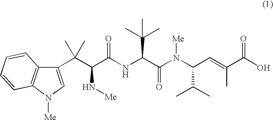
C1(C(C(C(NC(C(N(C(C=C(C(O)=O)C)C(C)C)[Me])=O)C(C)(C)C)=O)N[Me])(C)C)=CN([Me])C2=C1C=CC=C2
